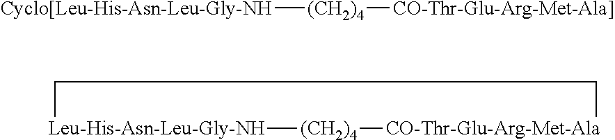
[Cyclo[Leu-His-Asn-Leu-Gly-NH][(CH2)4][CO-Thr-Glu-Arg-Met-Ala]].[Leu-His-Asn-Leu-Gly-NH]1[(CH2)4][CO-Thr-Glu-Arg-Met-Ala]CC1
